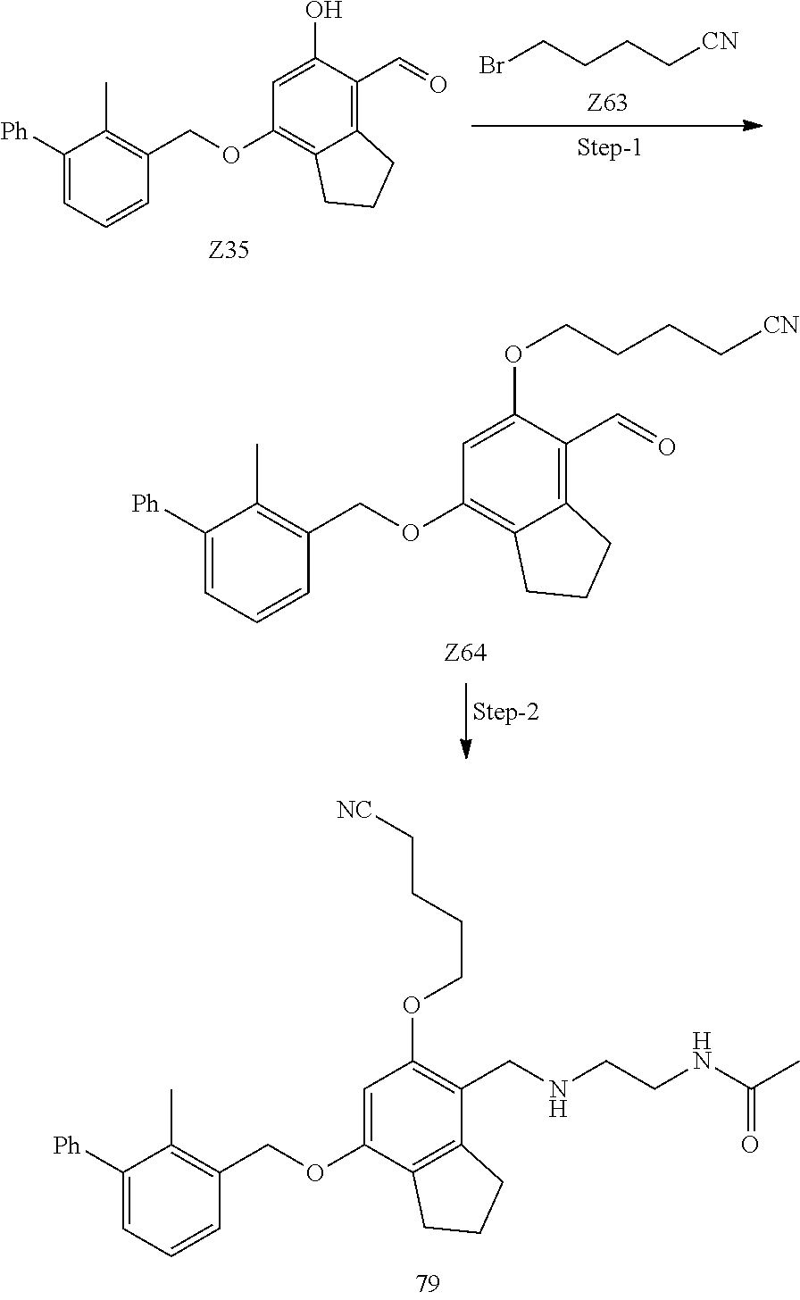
C(C[CN])CCBr.C1(C)=C(COC2=C3C(=C(C=O)C(O)=C2)CCC3)C=CC=C1[Ph].C1(C)=C(COC2=C3C(=C(C=O)C(OCCCC[CN])=C2)CCC3)C=CC=C1[Ph].C1(C)=C(COC2=CC(OCCCC[NC])=C(CNCCNC(C)=O)C3=C2CCC3)C=CC=C1[Ph]
